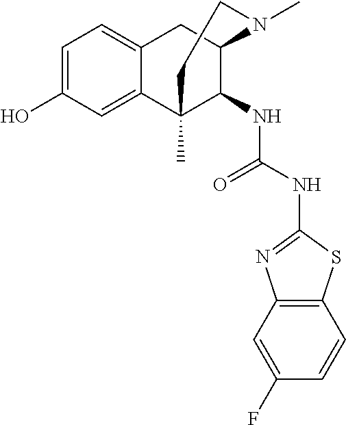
C1=C(O)C=C2C(=C1)CC1C(NC(=O)NC3=NC4=C(C=CC(F)=C4)S3)C2(C)CCN1C
